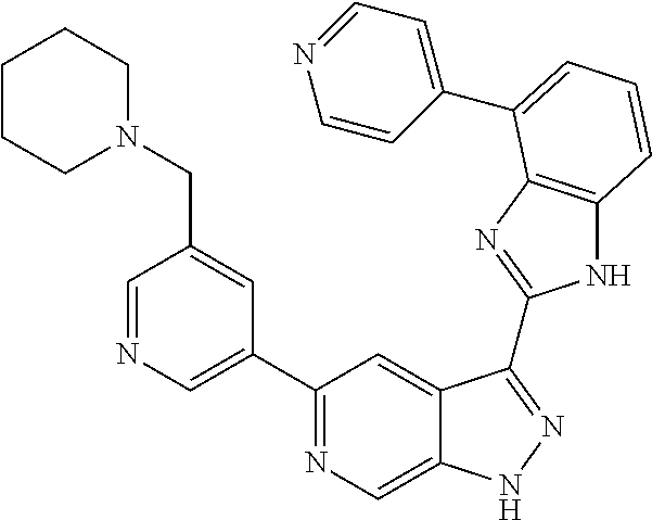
C1=NC=C(C2=NC=C3C(=C2)C(C2=NC4=C(N2)C=CC=C4C2=CC=NC=C2)=NN3)C=C1CN1CCCCC1
